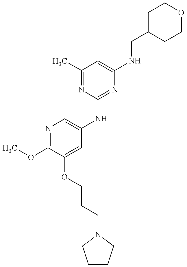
COC1=NC=C(NC2=NC(NCC3CCOCC3)=CC(C)=N2)C=C1OCCCN1CCCC1
